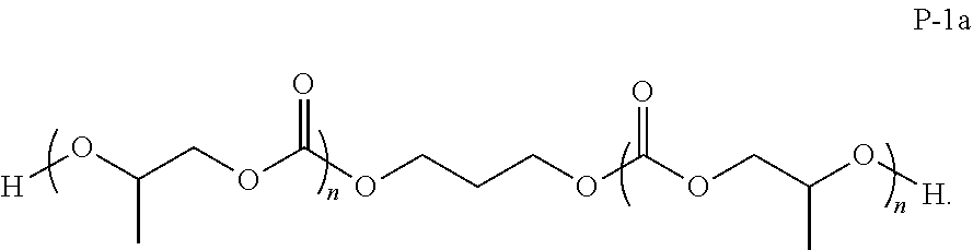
C(OC(=O)OCC(O[H])C)CCOC(OCC(O[H])C)=O
